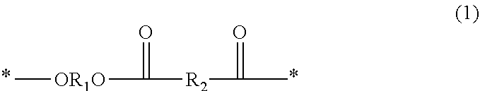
C[OR1O]C(=O)[R2]C(C)=O
